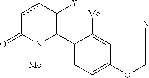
C1(C2=C([Y])ccC(=O)N2[Me])=CC=C(OCC#N)C=C1[Me]
